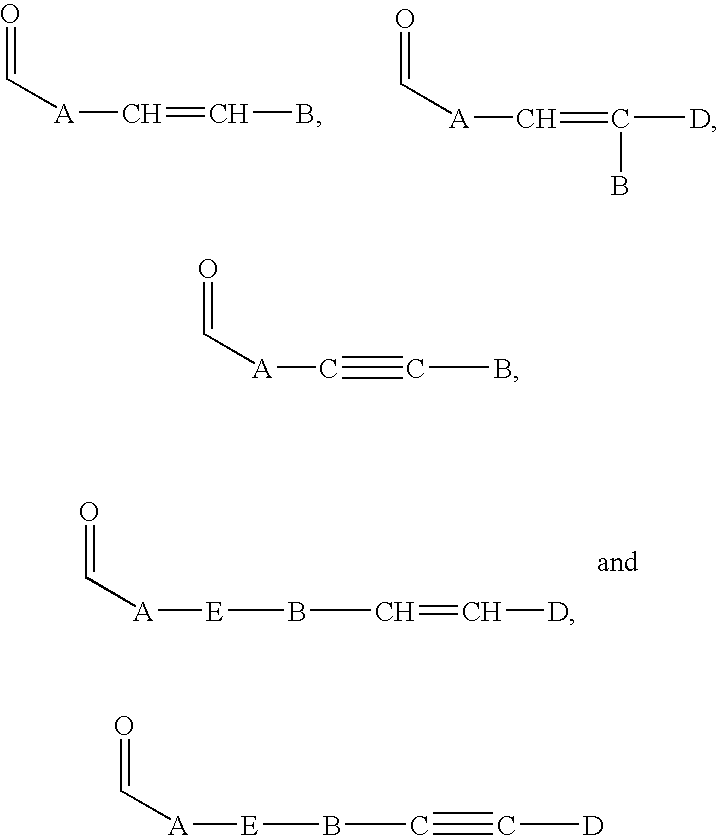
O=C[A]C=CB.O=C[A]C=C([D])B.O=C[A][E]BC=C[D].O=C[A]C#CB.O=C[A][E]BC#C[D]
